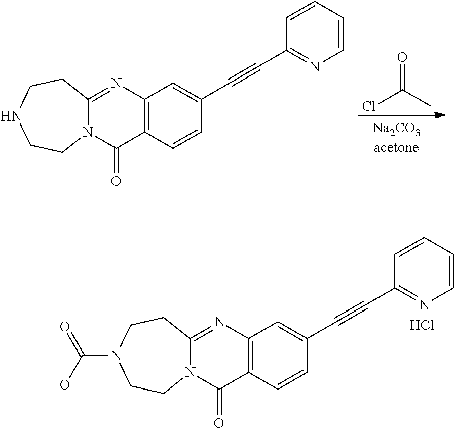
C12=C(C=CC(C#CC3=NC=CC=C3)=C1)C(=O)N1C(=N2)CCN(C(=O)O)CC1.Cl.ClC(=O)C.C12=C(C=CC(C#CC3=NC=CC=C3)=C1)C(=O)N1C(=N2)CCNCC1
